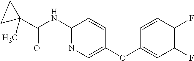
C1(C(NC2=NC=C(OC3=CC(F)=C(F)C=C3)C=C2)=O)(C)CC1
